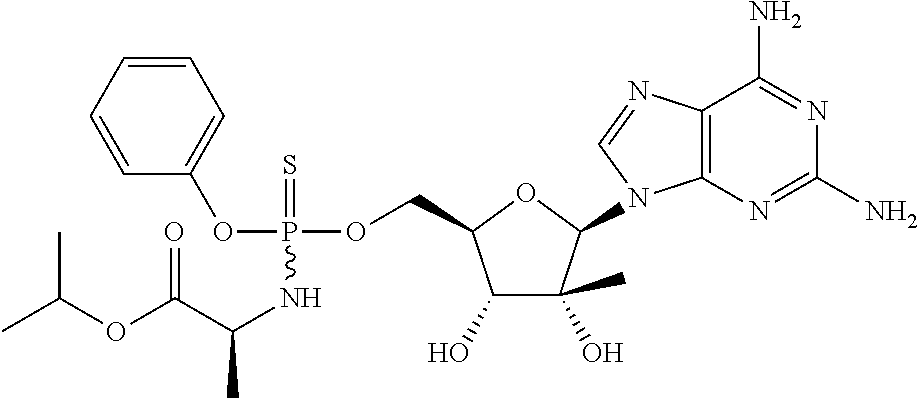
C1(O)C(C)(O)C(N2C3=C(N=C2)C(N)=NC(N)=N3)OC1COP(OC1=CC=CC=C1)(=S)NC(C)C(OC(C)C)=O
